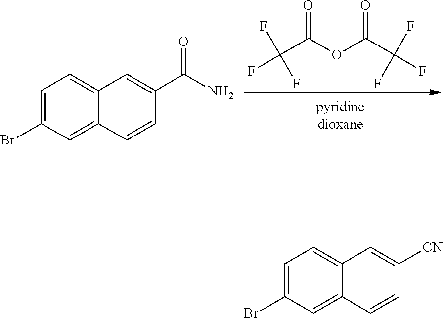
O=C(OC(C(F)(F)F)=O)C(F)(F)F.C1=C(Br)C=C2C(=C1)C=C(C(N)=O)C=C2.C1=C(Br)C=C2C(=C1)C=C([CN])C=C2
